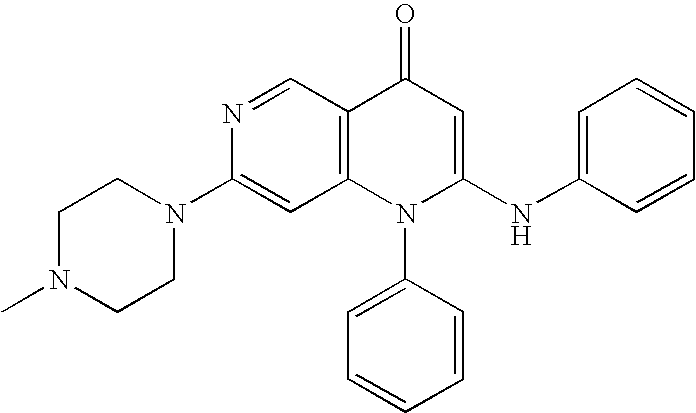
N1(C2=CC3=C(C=N2)C(=O)C=C(NC2=CC=CC=C2)N3C2=CC=CC=C2)CCN(C)CC1
